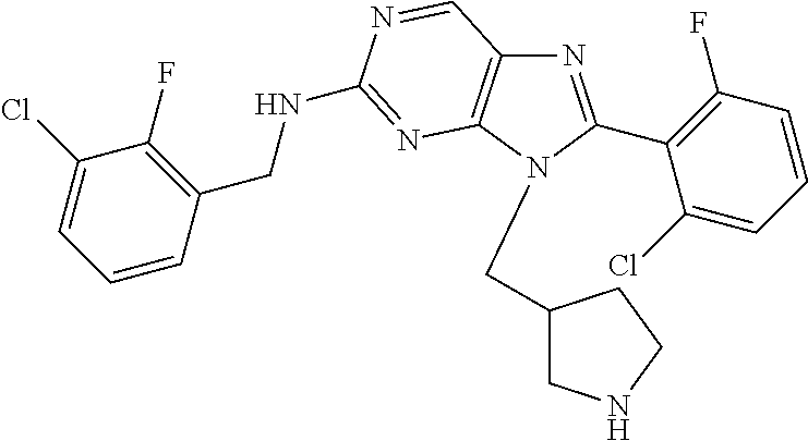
N1=C(C2=C(F)C=CC=C2Cl)N(CC2CNCC2)C2=C1C=NC(NCC1=C(F)C(Cl)=CC=C1)=N2
